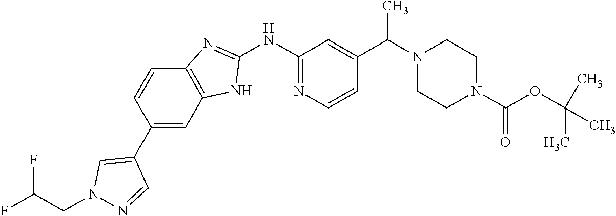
C1(NC2=NC=CC(C(N3CCN(C(OC(C)(C)C)=O)CC3)C)=C2)=NC2=C(N1)C=C(C1=CN(CC(F)F)N=C1)C=C2
